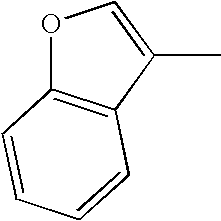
O1C2=C(C(C)=C1)C=CC=C2
